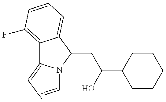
C12=C(F)C=CC=C1C(CC(O)C1CCCCC1)N1C2=CN=C1
